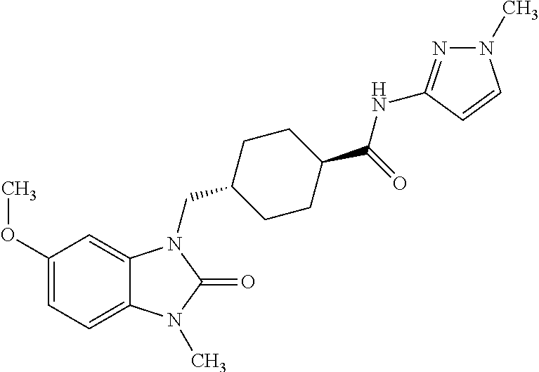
C1(OC)=CC=C2C(=C1)N(CC1CCC(C(=O)NC3=NN(C)C=C3)CC1)C(=O)N2C
